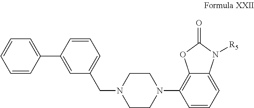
C1=CC(C2=CC(CN3CCN(C4=C5C(=CC=C4)N([R5])C(=O)O5)CC3)=CC=C2)=CC=C1
